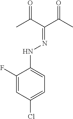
C1(F)=CC(Cl)=CC=C1NN=C(C(C)=O)C(C)=O
